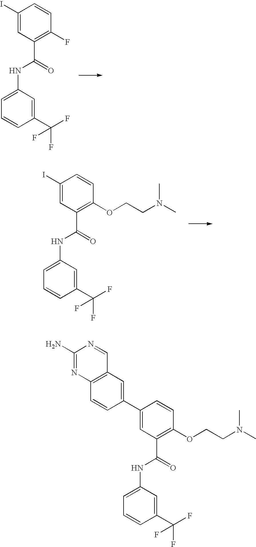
C1(I)=CC(C(=O)NC2=CC=CC(C(F)(F)F)=C2)=C(F)C=C1.C1(I)=CC(C(=O)NC2=CC=CC(C(F)(F)F)=C2)=C(OCCN(C)C)C=C1.C1(C2=CC3=C(C=C2)N=C(N)N=C3)=CC(C(=O)NC2=CC=CC(C(F)(F)F)=C2)=C(OCCN(C)C)C=C1
